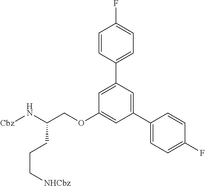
C1=C(C2=CC=C(F)C=C2)C=C(C2=CC=C(F)C=C2)C=C1OCC(N[Cbz])CCC[NHCbz]
